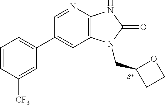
C1(C2=CC=CC([CF3])=C2)=CC2=C(N=C1)NC(=O)N2CC1CCO1
